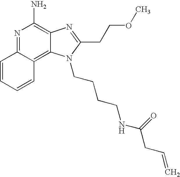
N1=C2C(=C3C(=C1N)N=C(CCOC)N3CCCCNC(=O)CC=C)C=CC=C2
